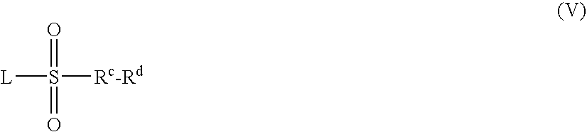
[L]S(=O)([Rc-Rd])=O
